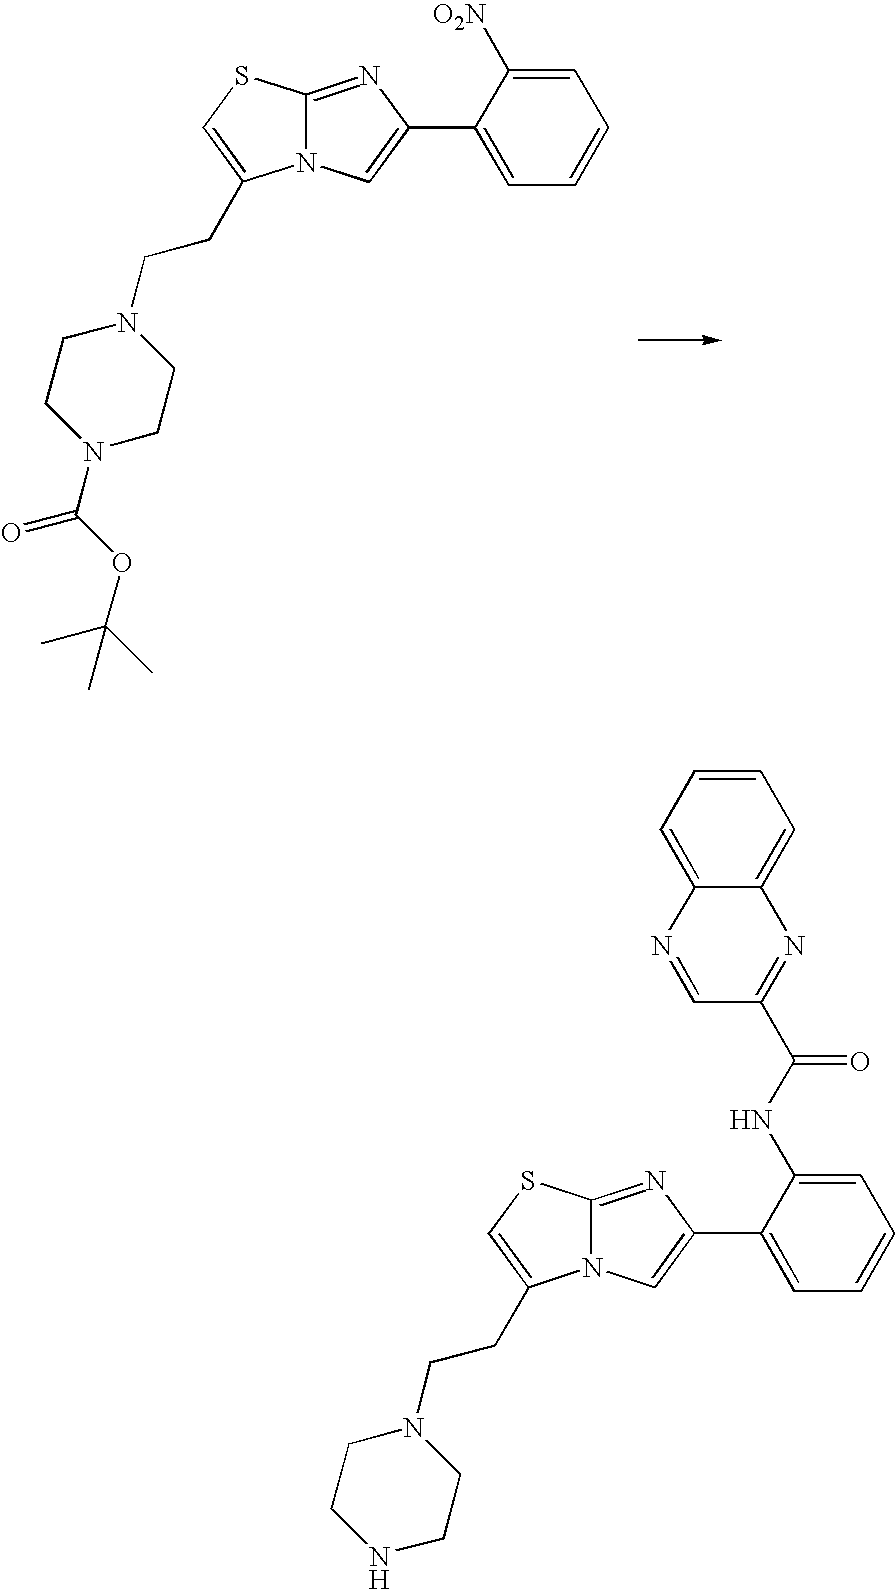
C12=NC(C3=CC=CC=C3[O2N])=CN1C(CCN1CCN(C(OC(C)(C)C)=O)CC1)=CS2.C12=NC(C3=CC=CC=C3NC(=O)C3=NC4=CC=CC=C4N=C3)=CN1C(CCN1CCNCC1)=CS2
